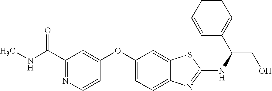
N1=C(C(=O)NC)C=C(OC2=CC=C3C(=C2)SC(NC(CO)C2=CC=CC=C2)=N3)C=C1
